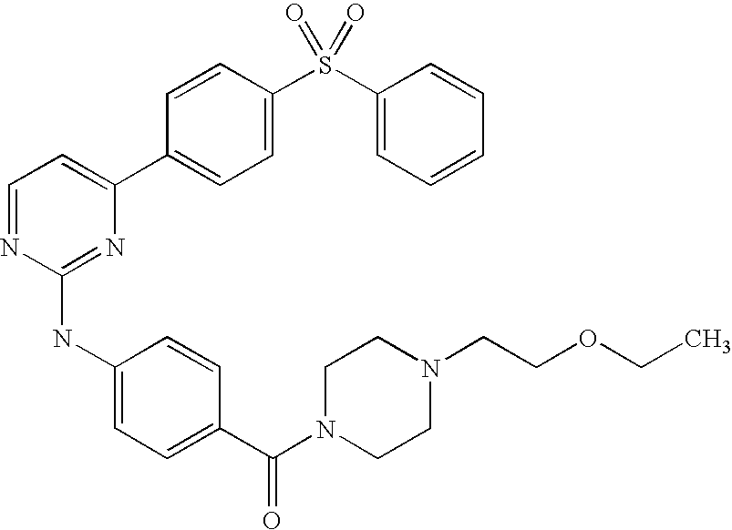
C1=CC(C2=CC=NC(NC3=CC=C(C(=O)N4CCN(CCOCC)CC4)C=C3)=N2)=CC=C1S(C1=CC=CC=C1)(=O)=O
